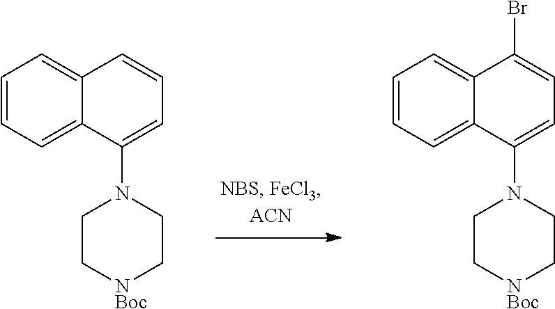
C1=CC=C2C(=C1)C(Br)=CC=C2N1CC[NBoc]CC1.C1=CC=C2C(=C1)C=CC=C2N1CC[NBoc]CC1
